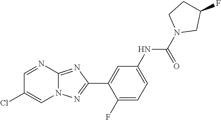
C1(F)=CC=C(NC(N2CC(F)CC2)=O)C=C1C1=NN2C(=N1)N=CC(Cl)=C2
